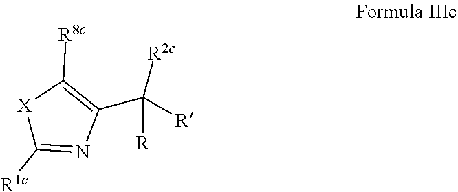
[X]1C([R1c])=NC(C([R])([R2c])[R])=C1[R8c]
